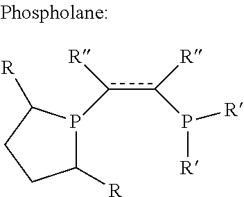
C1([R])P(c(c([R])P([R])[R])[R])C([R])CC1
